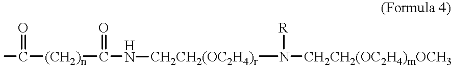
CC(=O)[(CH2)n]C(=O)N[CH2CH2(OC2H4)r]N([R])[CH2CH2(OC2H4)mOCH3]
